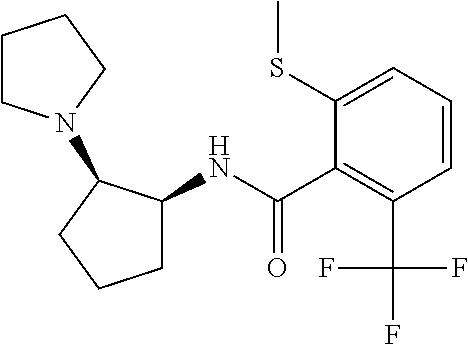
C1(SC)=CC=CC(C(F)(F)F)=C1C(NC1CCCC1N1CCCC1)=O
